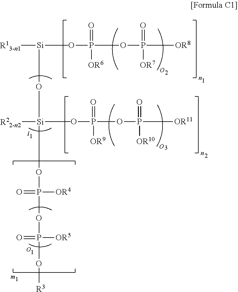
[R13-n1][Si](OP(OP([OR8])(=O)[OR7])(=O)[OR6])(C)O[Si]([R22-n2])(OP(OP([OR11])(=O)[OR10])([OR9])=O)(C)OP([OR4])(=O)OP([OR5])(=O)O[R3]
